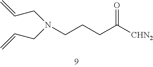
N(CCCC([CHN2])=O)(CC=C)CC=C
